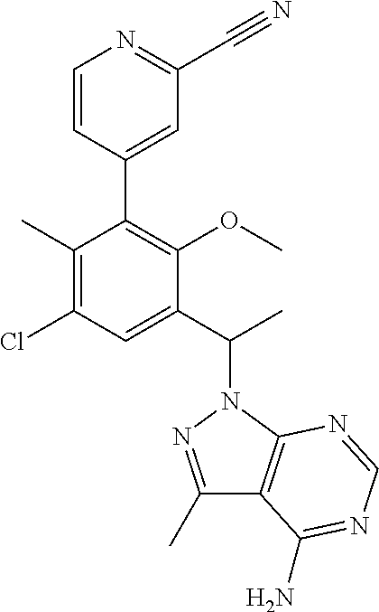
C1(C)=C(Cl)C=C(C(C)N2N=C(C)C3=C2N=CN=C3N)C(OC)=C1C1=CC(C#N)=NC=C1
